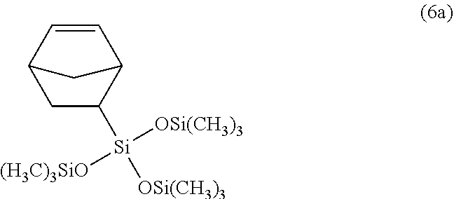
C1=CC2CC([Si]([OSi(CH3)3])([OSi(CH3)3])[(H3C)3SiO])C1C2
